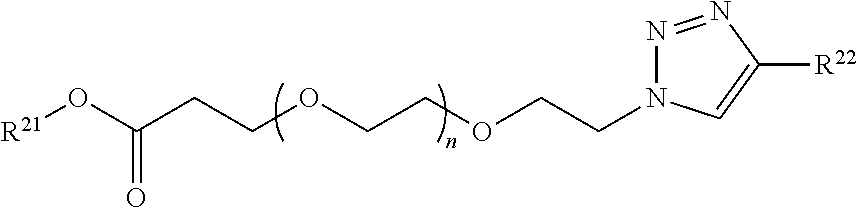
[R21]OC(=O)CCOCCOCCN1N=NC([R22])=C1
